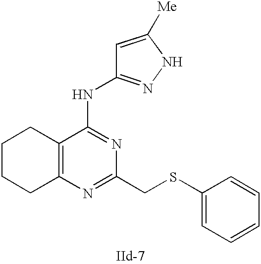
C12=C(N=C(CSC3=CC=CC=C3)N=C1NC1=NNC([Me])=C1)CCCC2
